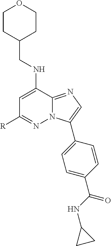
C1CC(CNC2=CC([R])=NN3C2=NC=C3C2=CC=C(C(NC3CC3)=O)C=C2)CCO1
